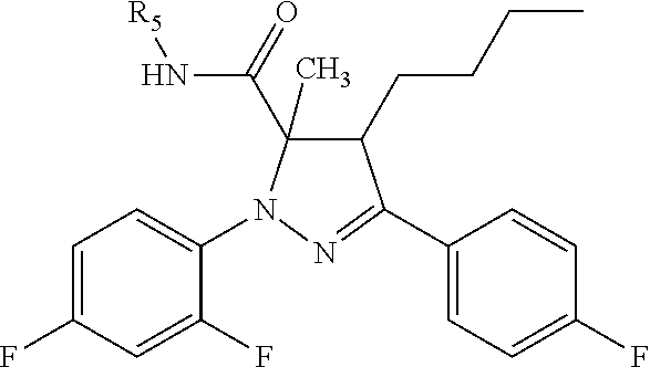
C1=C(F)C=C(F)C(N2C(C)(C(=O)N[R5])C(CCCC)C(C3=CC=C(F)C=C3)=N2)=C1
